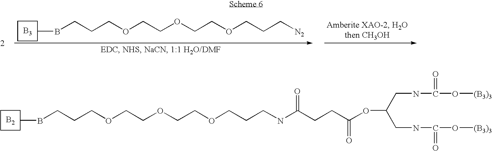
C1CCC(BCCCOCCOCCOCCCNC(CCC(OC(CNC(O[(B3)3])=O)CNC(O[(B3)3])=O)=O)=O)C1.[B2].C1CCC(BCCCOCCOCCOCCC[N2])C1.[B3]
